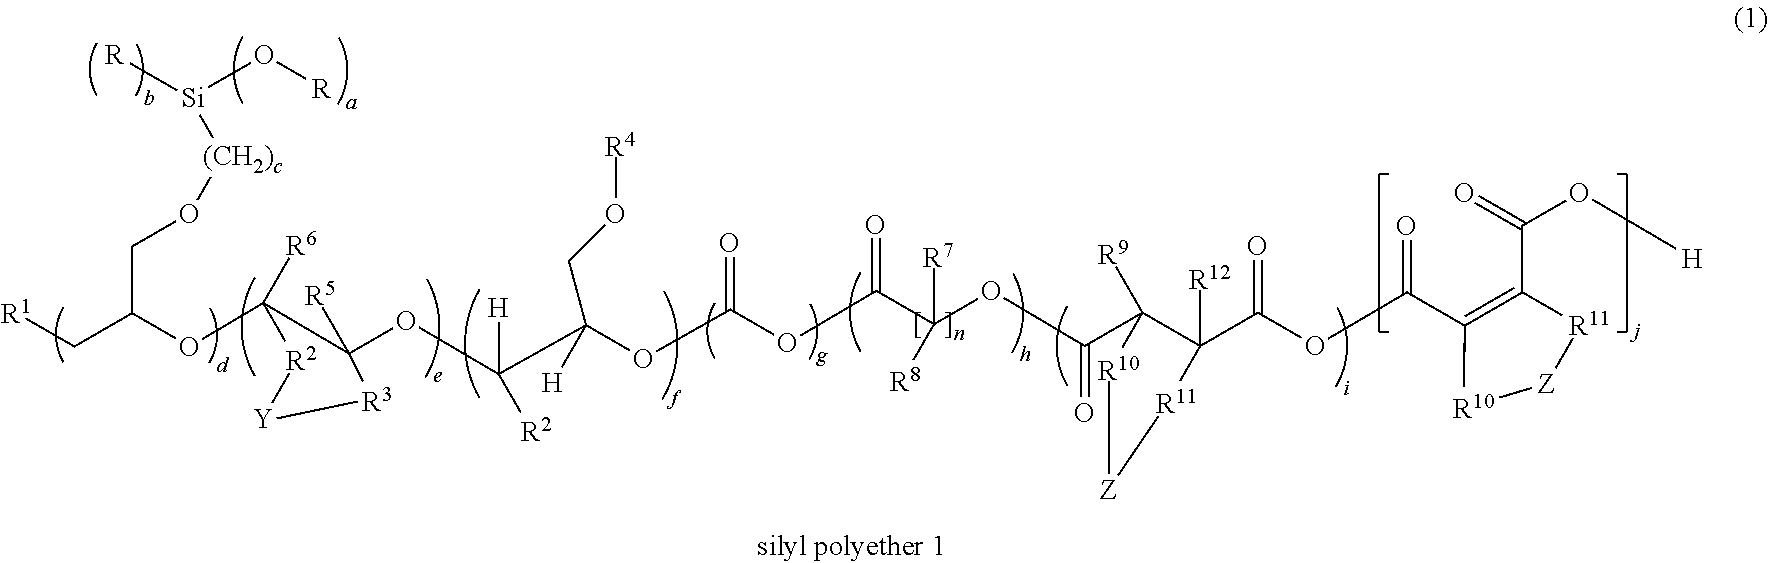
[R1]CC(OC1([R6])C(OC(C(OC(OC(C(OC(C2([R9])C(C(OC(C3=C(C(O[H])=O)[R11][Z][R10]3)=O)=O)([R12])[R11][Z][R10]2)=O)([R8])[R7])=O)=O)(CO[R4])[H])([H])[R2])([R5])[R3][Y][R2]1)CO[(CH2)c][Si]([R])O[R]
